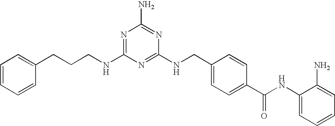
C1=CC=CC(CCCNC2=NC(N)=NC(NCC3=CC=C(C(NC4=CC=CC=C4N)=O)C=C3)=N2)=C1
